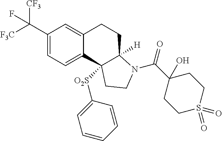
C1(C([F3C])([CF3])F)=CC=C2C(=C1)CCC1([H])C2([O2S]C2=CC=CC=C2)CCN1C(C1(O)CCS(=O)(=O)CC1)=O
